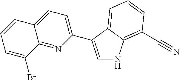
C1=C(C2=CC=C3C(=N2)C(Br)=CC=C3)C2=CC=CC(C#N)=C2N1
